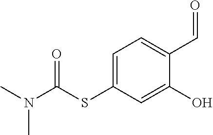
C1=C(SC(N(C)C)=O)C=C(O)C(C=O)=C1
